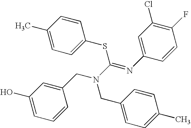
C1(O)=CC=CC(CN(CC2=CC=C(C)C=C2)C(=NC2=CC(Cl)=C(F)C=C2)SC2=CC=C(C)C=C2)=C1
